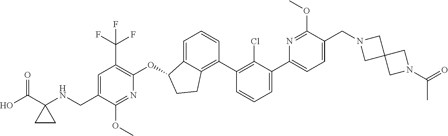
O(C1C2=CC=CC(C3=C(Cl)C(C4=CC=C(CN5CC6(C5)CN(C(=O)C)C6)C(OC)=N4)=CC=C3)=C2CC1)C1=C(C(F)(F)F)C=C(CNC2(C(O)=O)CC2)C(OC)=N1
